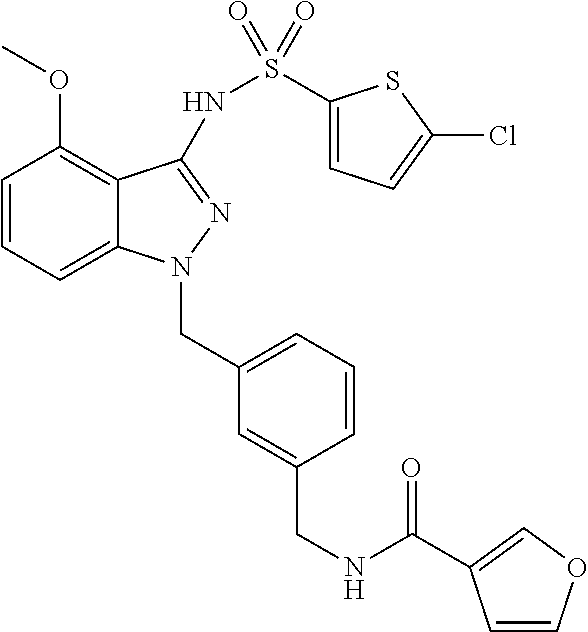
C1=CC=C2C(=C1OC)C(NS(C1=CC=C(Cl)S1)(=O)=O)=NN2CC1=CC=CC(CNC(C2=COC=C2)=O)=C1
